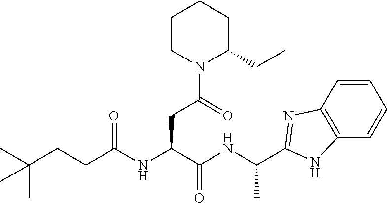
C1=CC2=C(C=C1)NC(C(NC(C(NC(CCC(C)(C)C)=O)CC(N1C(CC)CCCC1)=O)=O)C)=N2
